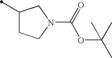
C1(C)CCN(C(=O)OC(C)(C)C)C1
